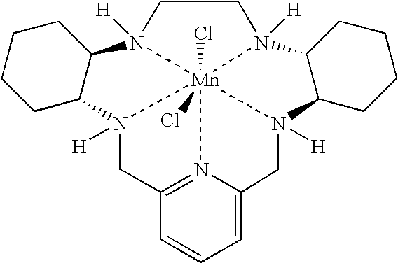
C1C2C(CCC1)N1([H])CCN3([H])C4CCCCC4N4([H])CC5=CC=CC6=N5[Mn]134(Cl)(Cl)N2([H])C6
